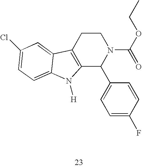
C12=C(CCN(C(=O)OCC)C1C1=CC=C(F)C=C1)C1=CC(Cl)=CC=C1N2[H]
